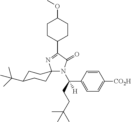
C1(C2=NC3(N(C(CCC(C)(C)C)(C4=CC=C([CO2H])C=C4)[H])C2=O)CCC(C(C)(C)C)CC3)CCC(OC)CC1
